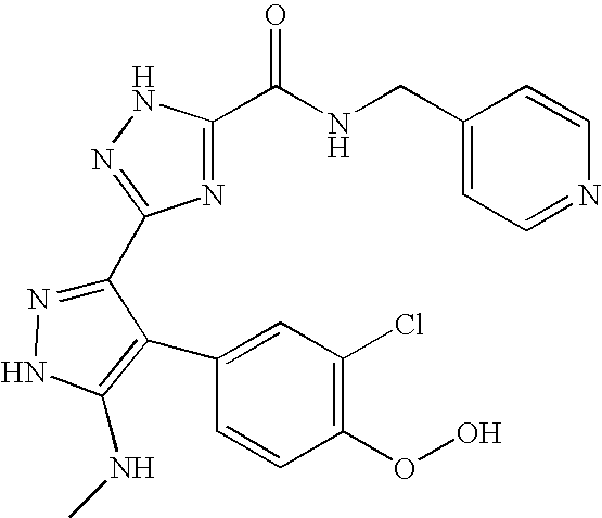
C1(CNC(C2=NC(C3=NNC(NC)=C3C3=CC(Cl)=C(OO)C=C3)=NN2)=O)=CC=NC=C1
